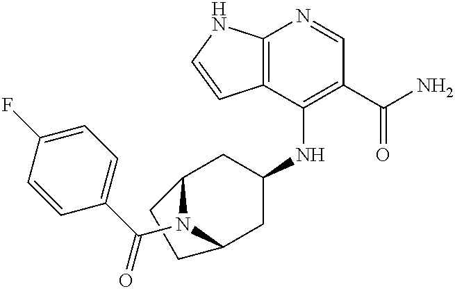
C12=C(C(NC3CC4N(C(C5=CC=C(F)C=C5)=O)C(C3)CC4)=C(C(N)=O)C=N1)C=CN2
